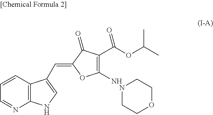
C1=CC2=C(N=C1)NC=C2C=C1C(=O)C(C(OC(C)C)=O)=C(N)O1.N1CCOCC1
